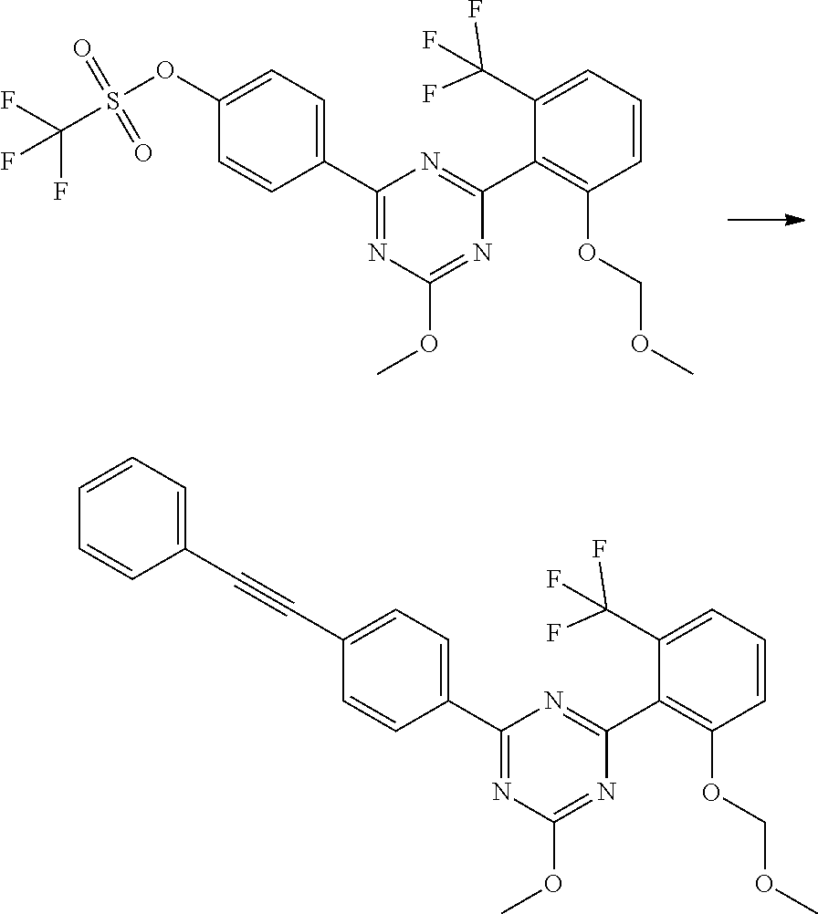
S(OC1=CC=C(C2=NC(OC)=NC(C3=C(OCOC)C=CC=C3C(F)(F)F)=N2)C=C1)(C(F)(F)F)(=O)=O.C(C1=CC=C(C2=NC(OC)=NC(C3=C(OCOC)C=CC=C3C(F)(F)F)=N2)C=C1)#CC1=CC=CC=C1
